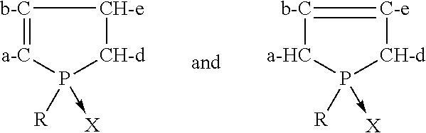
[a-C]1=[b-C][CH-e][CH-d]P1([R])->[X].[a-HC]1P([R])(->[X])[CH-d][C-e]=[b-C]1
